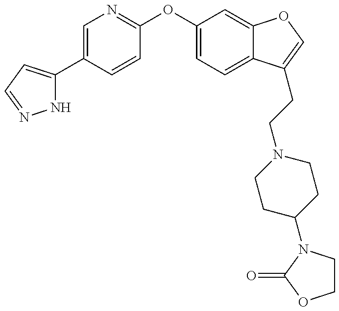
N1C(C2=CN=C(OC3=CC=C4C(=C3)OC=C4CCN3CCC(N4CCOC4=O)CC3)C=C2)=CC=N1
